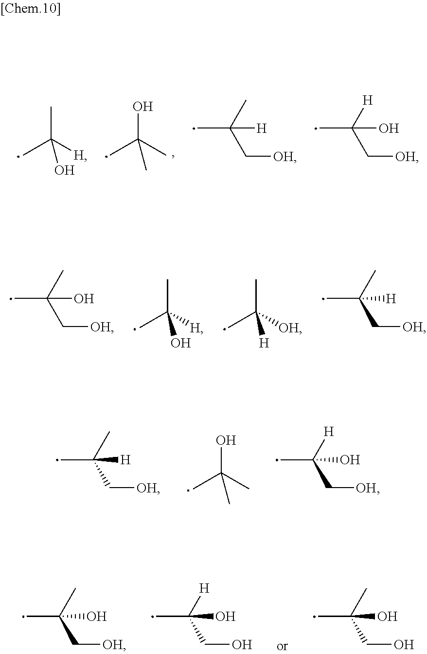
OC(C)(C)C.CC([H])(C)O.CC(C)(C[OH])[H].CC([H])(C[OH])O.CC([OH])(C)[H].CC(C)(C[OH])O.CC([H])(C)O.CC(C)(C[OH])[H].CC(C)(C[OH])[H].OC(C)(C)C.CC([H])(C[OH])O.CC(C)(C[OH])O.CC([H])(CO)O.CC(C)(CO)O
